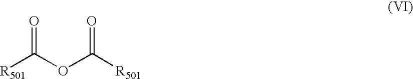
[R501]C(OC([R501])=O)=O
